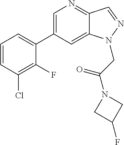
C1=C(C2=CC=CC(Cl)=C2F)C=C2C(=N1)C=NN2CC(=O)N1CC(F)C1
